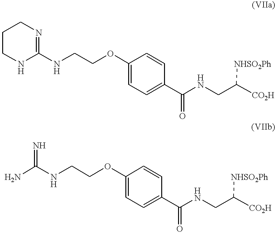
C1CNC(NCCOC2=CC=C(C(NCC([CO2H])[NHSO2Ph])=O)C=C2)=NC1.NC(=N)NCCOC1=CC=C(C(NCC([CO2H])[NHSO2Ph])=O)C=C1
